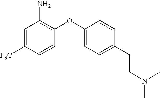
C1=C([F3C])C=CC(OC2=CC=C(CCN(C)C)C=C2)=C1N
